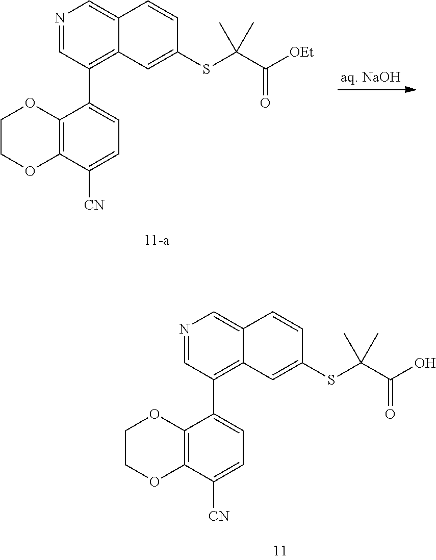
N1=CC(C2=CC=C([CN])C3=C2OCCO3)=C2C(=C1)C=CC(SC(C(O)=O)(C)C)=C2.N1=CC(C2=CC=C([CN])C3=C2OCCO3)=C2C(=C1)C=CC(SC(C([OEt])=O)(C)C)=C2
